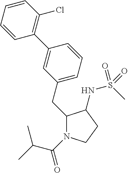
C(C1N(C(C(C)C)=O)CCC1NS(C)(=O)=O)C1=CC=CC(C2=C(Cl)C=CC=C2)=C1
